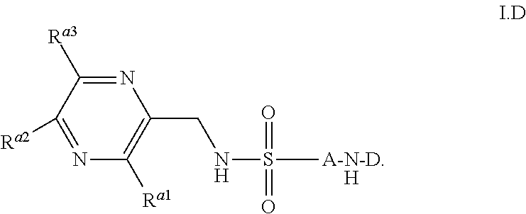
N1=C([Ra3])C([Ra2])=NC([Ra1])=C1CNS([A-N-D])(=O)=O.[H]
